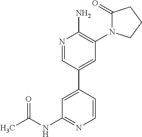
C1=CC(C2=CC(N3C(=O)CCC3)=C(N)N=C2)=CC(NC(C)=O)=N1
